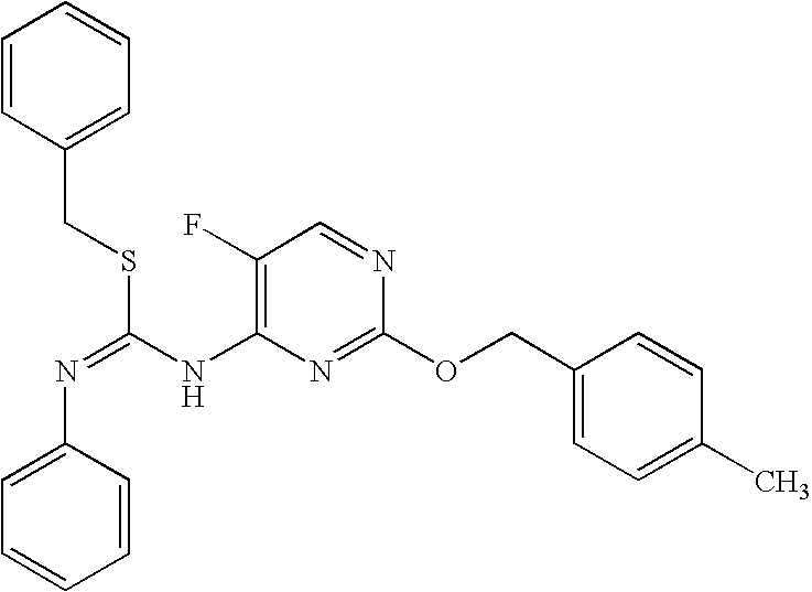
C1(F)=C(NC(=NC2=CC=CC=C2)SCC2=CC=CC=C2)N=C(OCC2=CC=C(C)C=C2)N=C1
